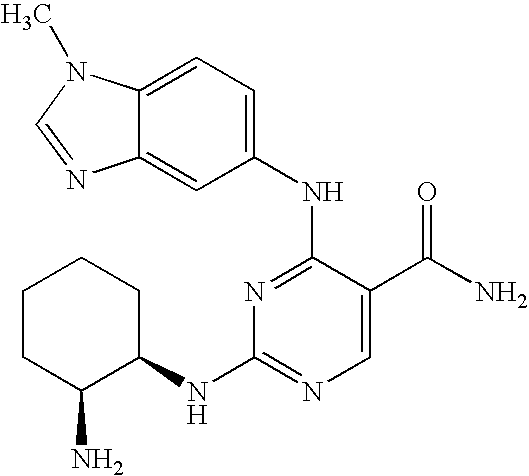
C1CC(N)C(NC2=NC=C(C(N)=O)C(NC3=CC=C4C(=C3)N=CN4C)=N2)CC1
